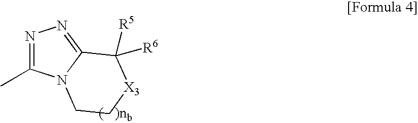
N1=C(C)N2C(=N1)C([R5])([R6])[X3]CC2
